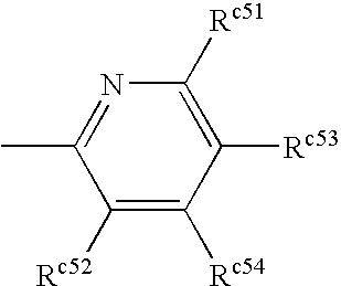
C1([Rc52])=C([Rc54])C([Rc53])=C([Rc51])N=C1C
